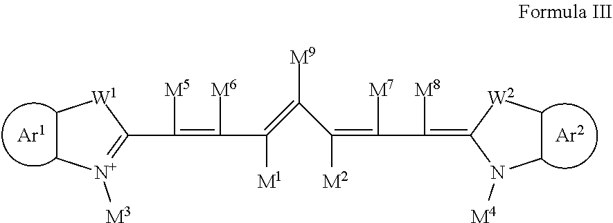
C(=C([M6])C(=C(C(=C([M7])C([M8])=C1N([M4])CC[W2]1)[M2])[M9])[M1])([M5])C1=[N+]([M3])CC[W1]1
